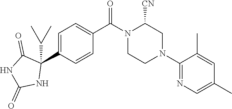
C1=C(C2(C(C)C)C(=O)NC(=O)N2)C=CC(C(N2CCN(C3=NC=C(C)C=C3C)CC2[CN])=O)=C1
